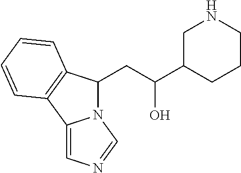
N12C(CC(C3CCCNC3)O)C3=C(C1=CN=C2)C=CC=C3
